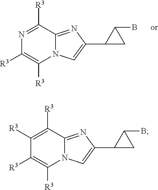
C12=NC(C3CC3B)=CN1C([R3])=C([R3])N=C2[R3].C12=NC(C3CC3B)=CN1C([R3])=C([R3])C([R3])=C2[R3]
